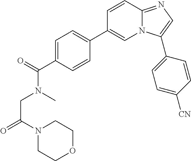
C1=C(C(=O)N(CC(=O)N2CCOCC2)C)C=CC(C2=CN3C(=NC=C3C3=CC=C([CN])C=C3)C=C2)=C1
